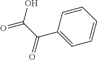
C1=CC=CC=C1C(C(O)=O)=O
